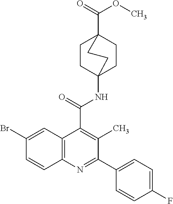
C1CC2(NC(=O)C3=C(C)C(C4=CC=C(F)C=C4)=NC4=C3C=C(Br)C=C4)CCC1(C(=O)OC)CC2
